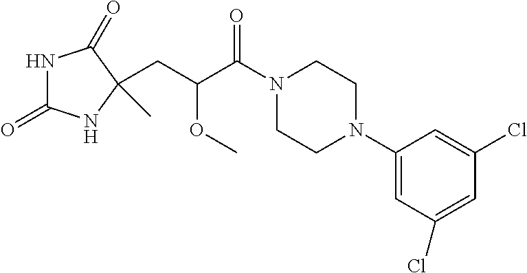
N1C(=O)NC(C)(CC(C(N2CCN(C3=CC(Cl)=CC(Cl)=C3)CC2)=O)OC)C1=O
